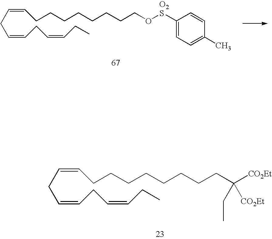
C(CC=CCC=CCC)=CCCCCCCCCC([CO2Et])(CC)[CO2Et].C(CC=CCC=CCC)=CCCCCCCCCO[O2S]C1=CC=C(C)C=C1
